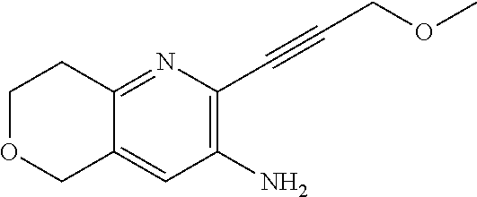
C1(N)=C(C#CCOC)N=C2C(=C1)COCC2
